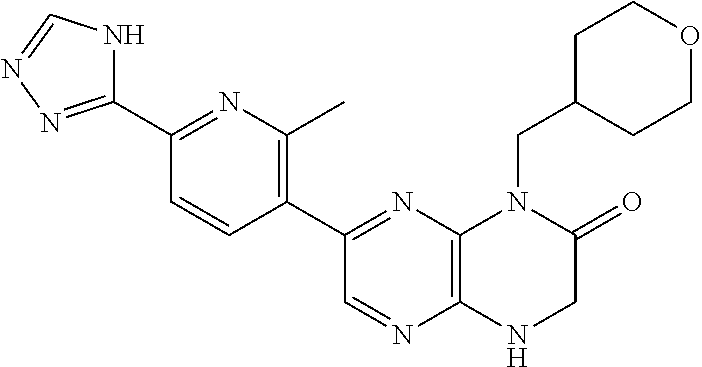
C12=C(N=C(C3=C(C)N=C(C4=NN=CN4)C=C3)C=N1)N(CC1CCOCC1)C(=O)CN2
